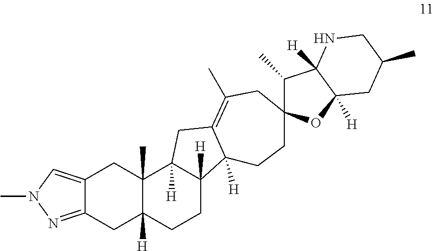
C12=CN(C)N=C1CC1([H])C(C)(C2)C2([H])C([H])(CC1)C1([H])C(=C(C)CC3(CC1)C(C)C1([H])C([H])(O3)CC(C)CN1)C2
